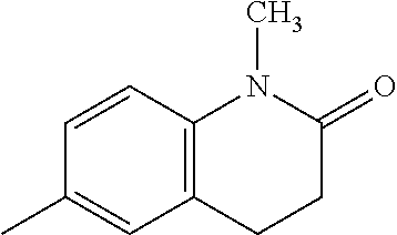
C12=C(C=CC(C)=C1)N(C)C(=O)CC2
